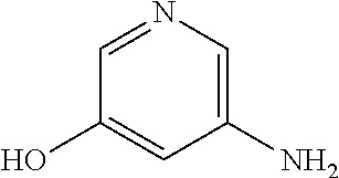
C1(O)=CC(N)=CN=C1
